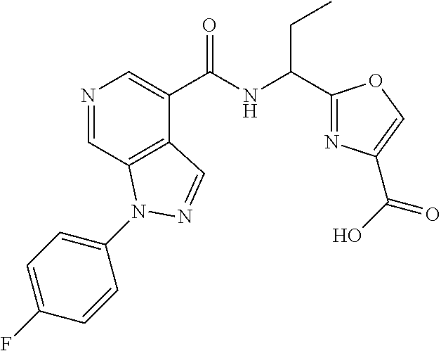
N1=CC2=C(C(C(NC(CC)C3=NC(C(O)=O)=CO3)=O)=C1)C=NN2C1=CC=C(F)C=C1
